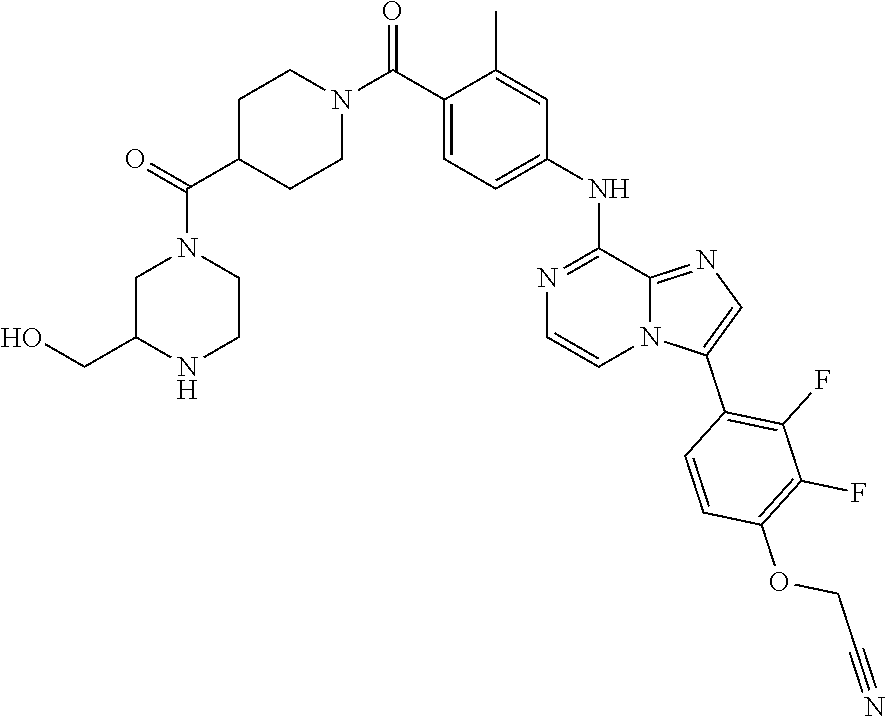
C1C(C(=O)N2CC(CO)NCC2)CCN(C(C2=CC=C(NC3=NC=CN4C3=NC=C4C3=C(F)C(F)=C(OCC#N)C=C3)C=C2C)=O)C1
